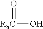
O=[R8C]O
